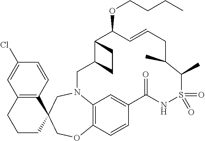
C12=C3C=CC(=C1)C(=O)NS(=O)(=O)C(C)C(C)CC=CC(OCCCC)C1C(CN2CC2(CO3)C3=C(CCC2)C=C(Cl)C=C3)CC1
